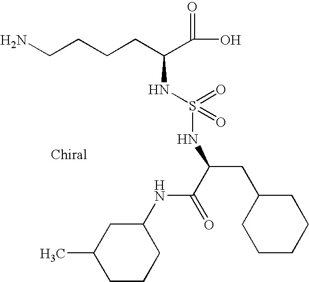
NCCCCC(C(=O)O)NS(=O)(=O)NC(CC1CCCCC1)C(=O)NC1CC(C)CCC1
